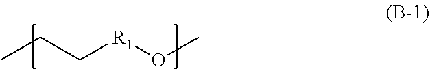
CCC[R1]OC
